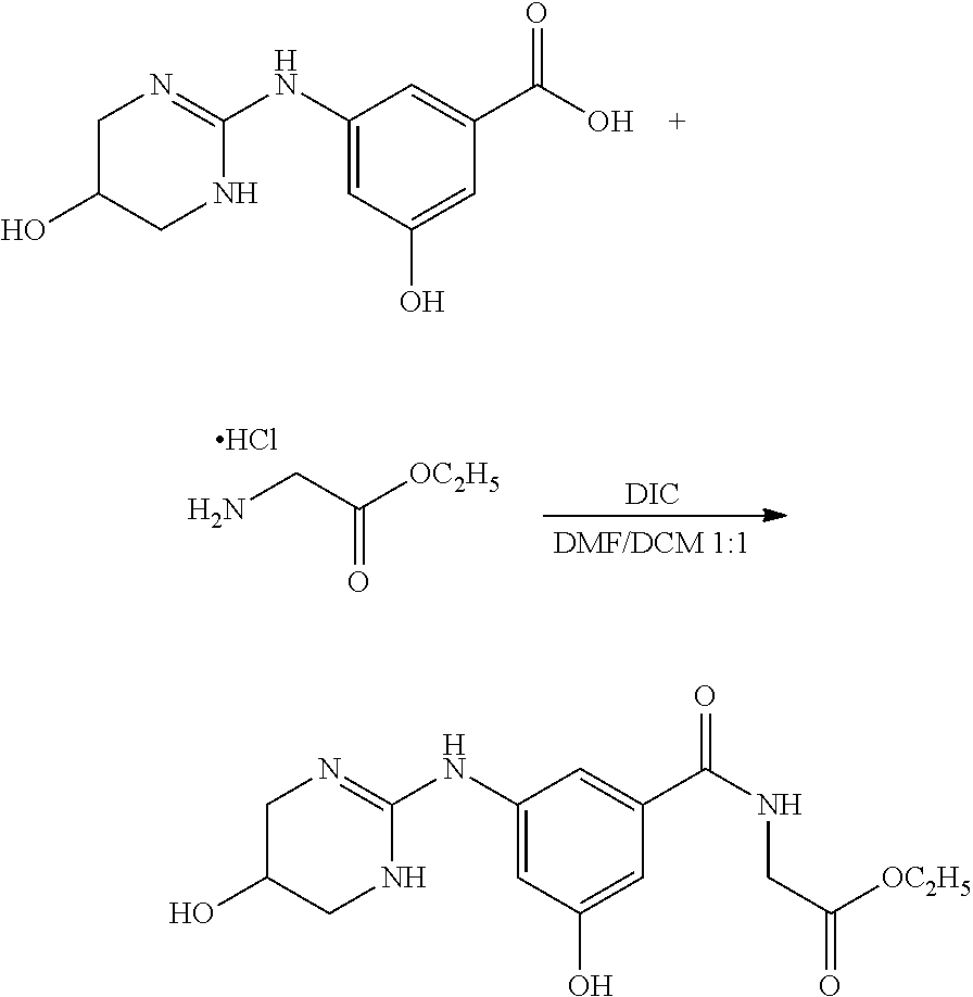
C1(NC2=NCC(O)CN2)=CC(O)=CC(C(O)=O)=C1.NCC([OC2H5])=O.Cl.[DIC].C1(NC2=NCC(O)CN2)=CC(O)=CC(C(NCC(=O)[OC2H5])=O)=C1
